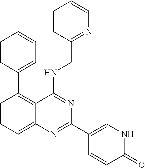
C1(C2=NC3=CC=CC(C4=CC=CC=C4)=C3C(NCC3=NC=CC=C3)=N2)=CNC(=O)C=C1
